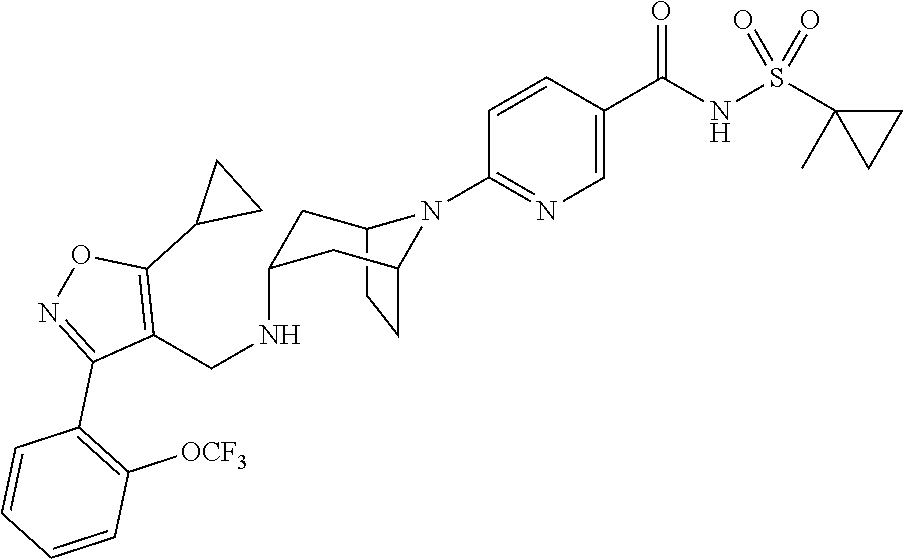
C12CCC(CC(NCC3=C(C4CC4)ON=C3C3=C([OCF3])C=CC=C3)C1)N2C1=NC=C(C(NS(C2(C)CC2)(=O)=O)=O)C=C1
